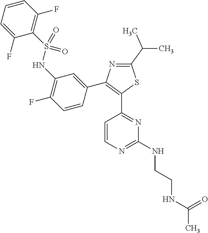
N1=C(C(C)C)SC(C2=NC(NCCNC(C)=O)=NC=C2)=C1C1=CC(NS(C2=C(F)C=CC=C2F)(=O)=O)=C(F)C=C1
